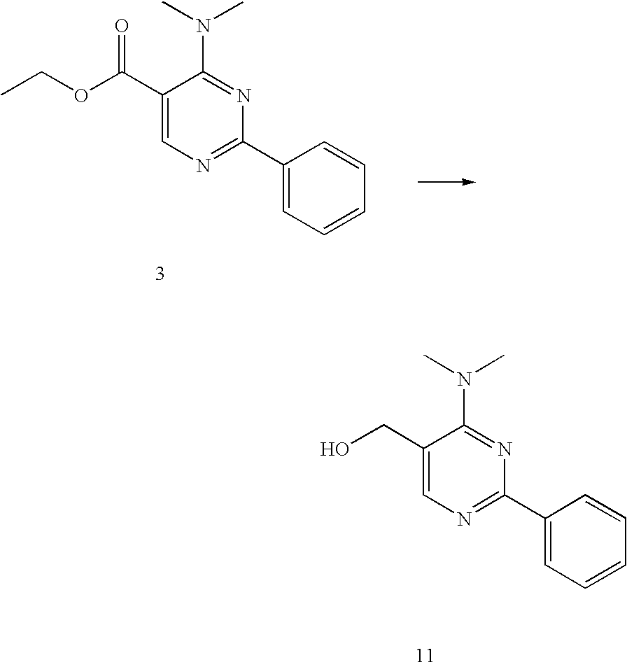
CCOC(C1=CN=C(C2=CC=CC=C2)N=C1N(C)C)=O.OCC1=CN=C(C2=CC=CC=C2)N=C1N(C)C
